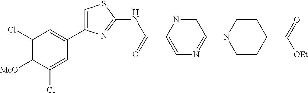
C1(Cl)=C([MeO])C(Cl)=CC(C2=CSC(NC(C3=CN=C(N4CCC(C(=O)[OEt])CC4)C=N3)=O)=N2)=C1
